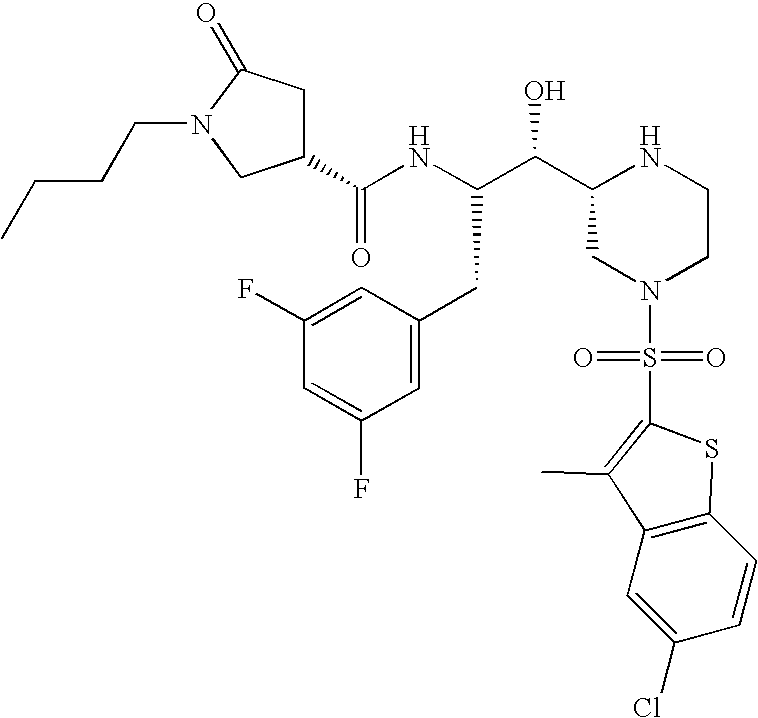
C1(C(NC(C(C2CN(S(=O)(=O)C3=C(C)C4=C(C=CC(Cl)=C4)S3)CCN2)O)CC2=CC(F)=CC(F)=C2)=O)CC(=O)N(CCCC)C1
